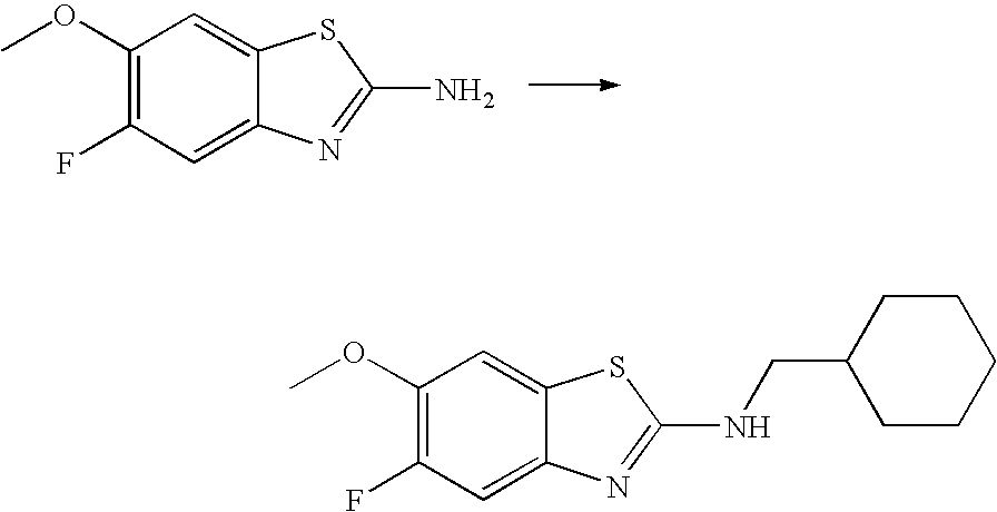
C1(OC)=C(F)C=C2C(=C1)SC(N)=N2.C1(OC)=C(F)C=C2C(=C1)SC(NCC1CCCCC1)=N2
